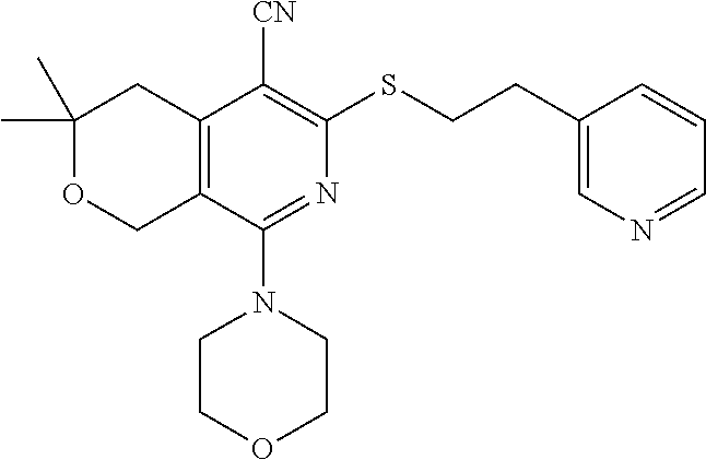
C1(C)(C)OCC2=C(C1)C([CN])=C(SCCC1=CN=CC=C1)N=C2N1CCOCC1
